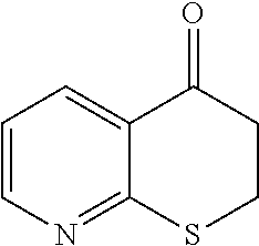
C1=CN=C2C(=C1)C(=O)CCS2
